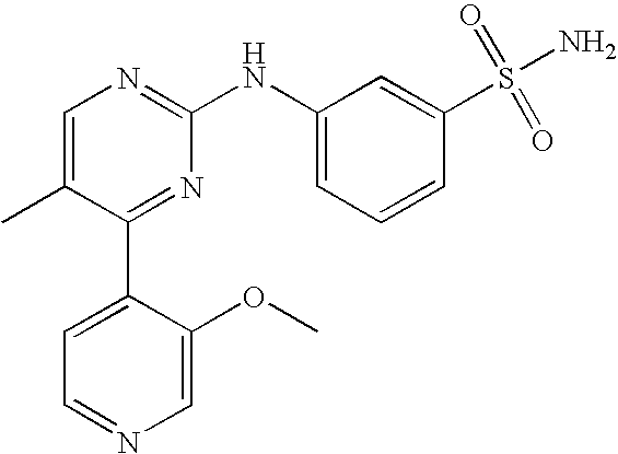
C1=C(C)C(C2=CC=NC=C2OC)=NC(NC2=CC=CC(S(N)(=O)=O)=C2)=N1
